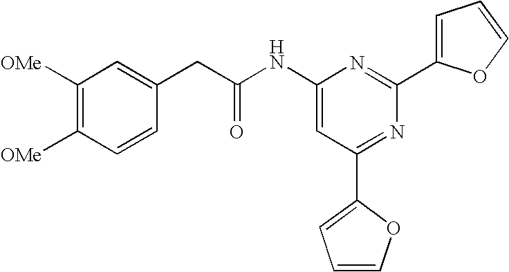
C1(NC(CC2=CC([OMe])=C([OMe])C=C2)=O)=CC(C2=CC=CO2)=NC(C2=CC=CO2)=N1
